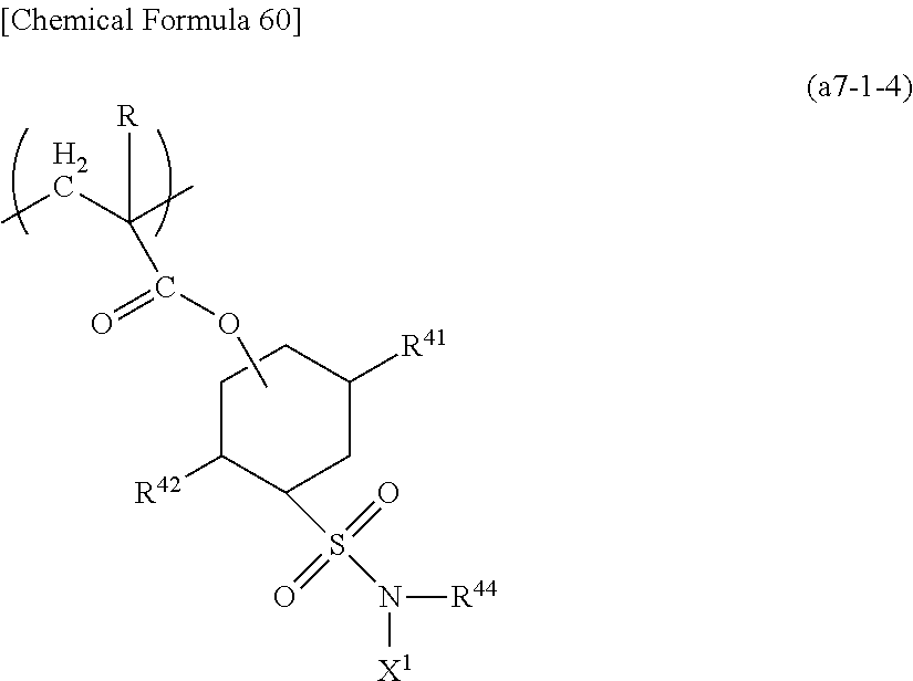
C1([R42])C(S(=O)(=O)N([X1])[R44])CC([R41])CC1.CCC([R])(C)C(=O)OC
